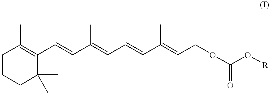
C1CCC(C)(C)C(C=CC(=CC=CC(=CCOC(O[R])=O)C)C)=C1C
